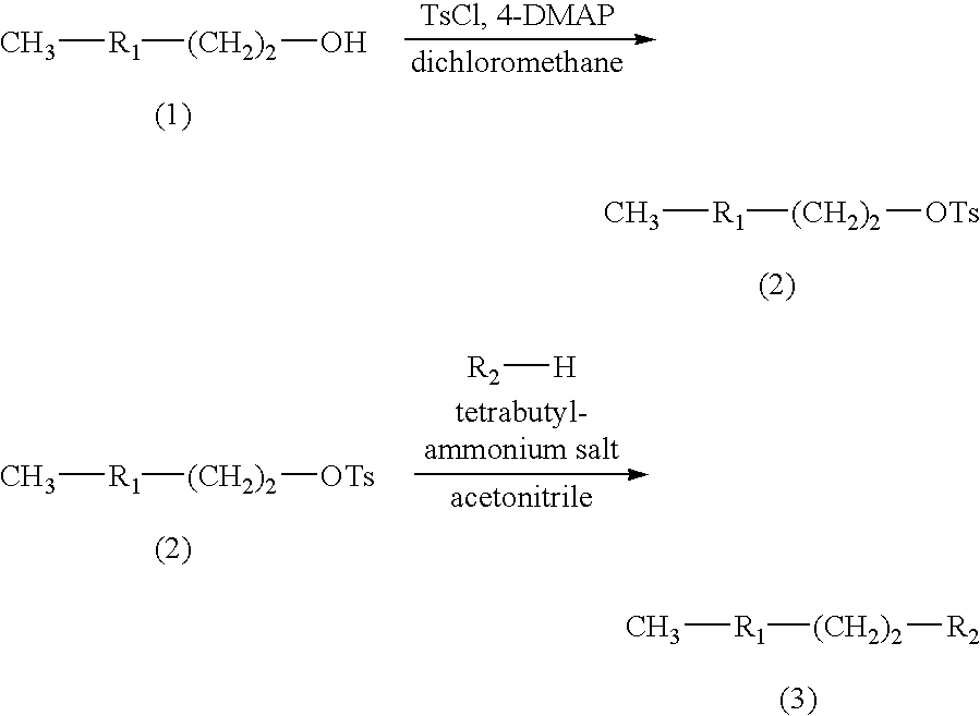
C[R1][(CH2)2]O.C[R1][(CH2)2][OTs].C[R1][(CH2)2][OTs].[R2][H].C[R1][(CH2)2][R2]
